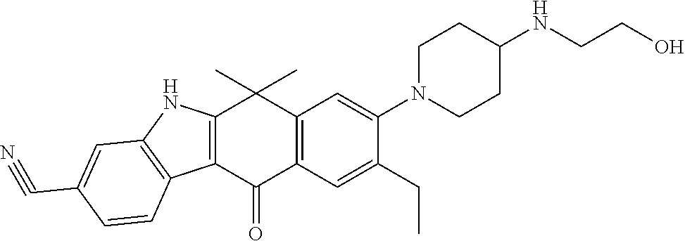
C12=C(C(=O)C3=C(C1(C)C)C=C(N1CCC(NCCO)CC1)C(CC)=C3)C1=C(N2)C=C(C#N)C=C1
